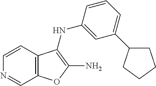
C1=NC=CC2=C1OC(N)=C2NC1=CC(C2CCCC2)=CC=C1
